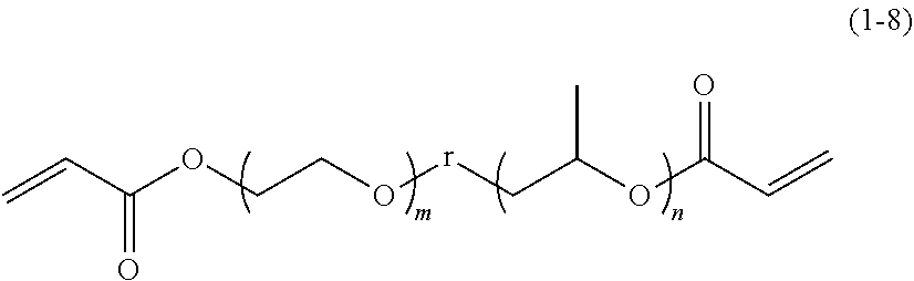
C=CC(OCCO[r]CC(OC(C=C)=O)C)=O
